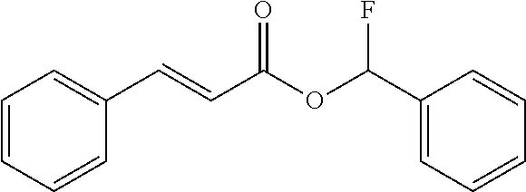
C1=CC=CC(C=CC(=O)OC(C2=CC=CC=C2)F)=C1
